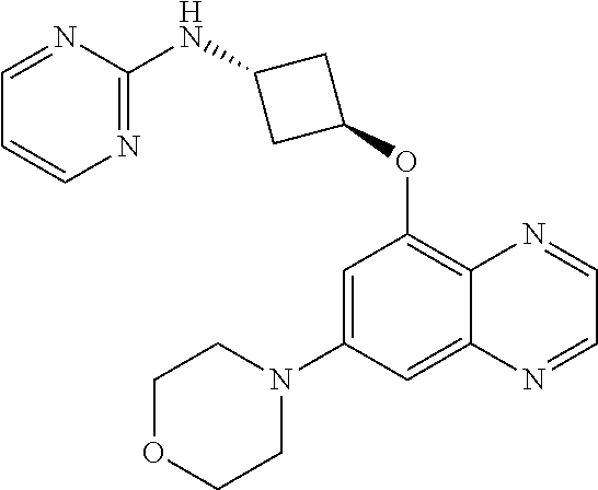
C1=NC(NC2CC(OC3=C4C(=CC(N5CCOCC5)=C3)N=CC=N4)C2)=NC=C1
